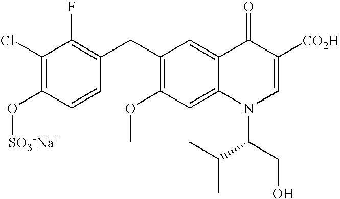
C1(Cl)=C(O[SO3-Na+])C=CC(CC2=C(OC)C=C3C(=C2)C(=O)C([CO2H])=CN3C(C(C)C)CO)=C1F
